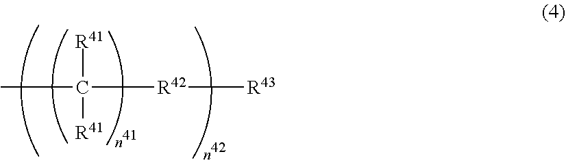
[R42]([R43])C(C)([R41])[R41]
